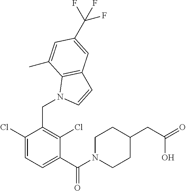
C1(Cl)=CC=C(C(N2CCC(CC(=O)O)CC2)=O)C(Cl)=C1CN1C2=C(C=C1)C=C(C(F)(F)F)C=C2C
